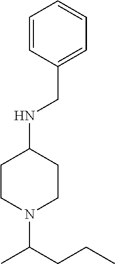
C1=CC(CNC2CCN(C(CCC)C)CC2)=CC=C1
